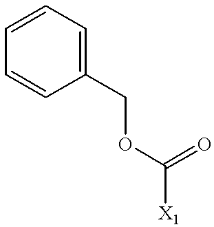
O(C(=O)[X1])CC1=CC=CC=C1
